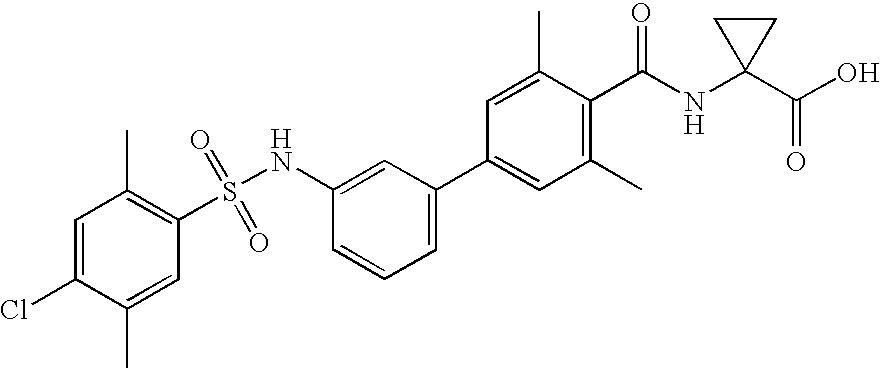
C1(NS(C2=C(C)C=C(Cl)C(C)=C2)(=O)=O)=CC(C2=CC(C)=C(C(NC3(C(O)=O)CC3)=O)C(C)=C2)=CC=C1
